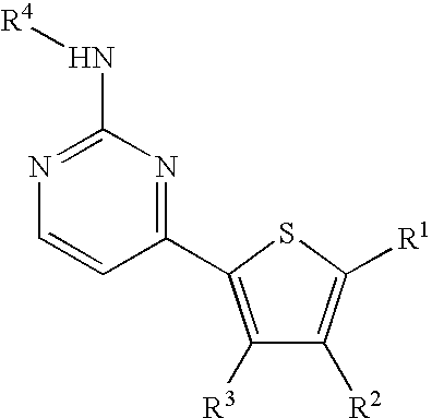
C1(N[R4])=NC=CC(C2=C([R3])C([R2])=C([R1])S2)=N1
